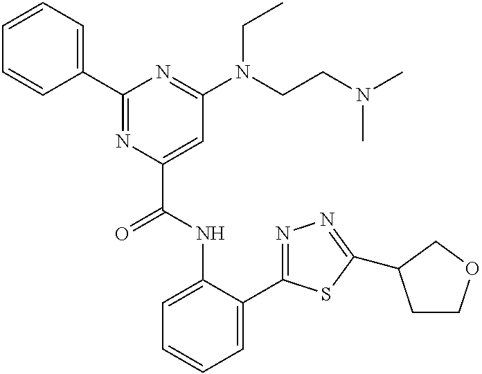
C1=C(NC(C2=CC(N(CCN(C)C)CC)=NC(C3=CC=CC=C3)=N2)=O)C(C2=NN=C(C3CCOC3)S2)=CC=C1
